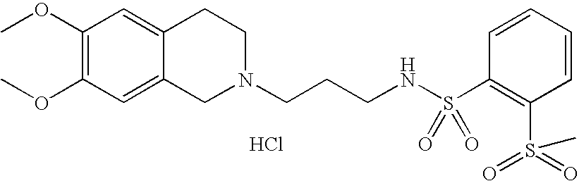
Cl.COC1=C(OC)C=C2C(=C1)CCN(CCCNS(=O)(=O)C1=C(S(=O)(=O)C)C=CC=C1)C2
